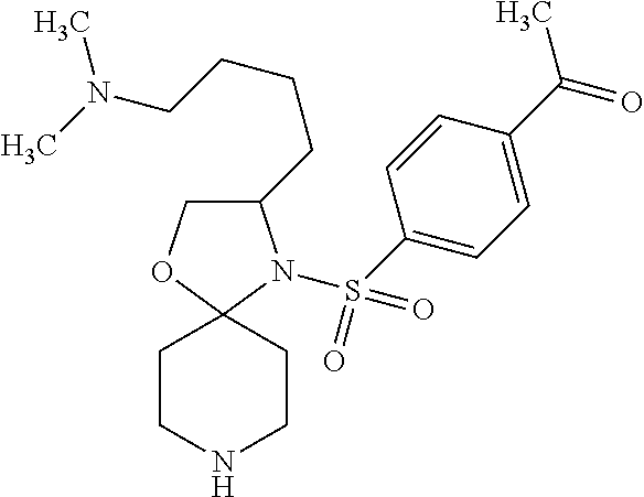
C1(CCCCN(C)C)COC2(N1S(=O)(=O)C1=CC=C(C(C)=O)C=C1)CCNCC2
